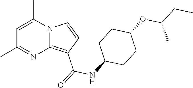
C1=C(C)N2C(=C(C(=O)NC3CCC(OC(CC)C)CC3)C=C2)N=C1C
